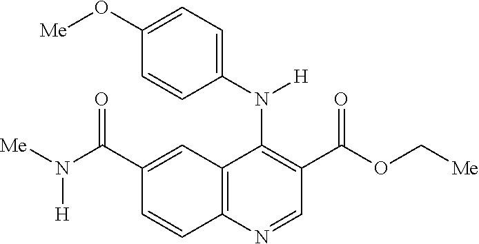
C1(C(N([Me])[H])=O)=CC2=C(C=C1)N=CC(C(OC[Me])=O)=C2N(C1=CC=C(O[Me])C=C1)[H]
